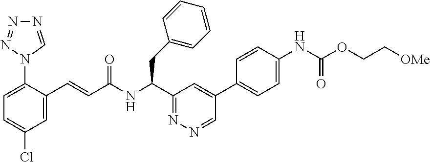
C1=C(C=CC(NC(C2=NN=CC(C3=CC=C(NC(=O)OCC[OMe])C=C3)=C2)CC2=CC=CC=C2)=O)C(N2C=NN=N2)=CC=C1Cl
